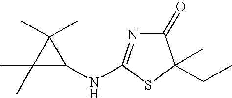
C1(=O)N=C(NC2C(C)(C)C2(C)C)SC1(C)CC
